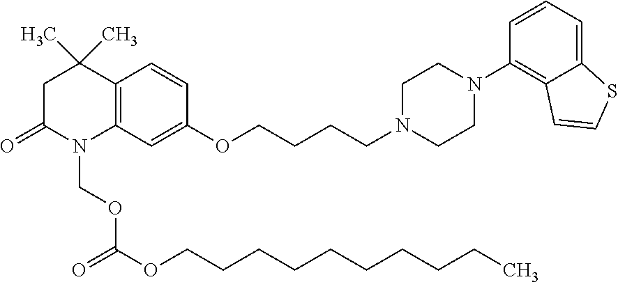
C12=C(C(C)(C)CC(=O)N1COC(=O)OCCCCCCCCCC)C=CC(OCCCCN1CCN(C3=C4C(=CC=C3)SC=C4)CC1)=C2
